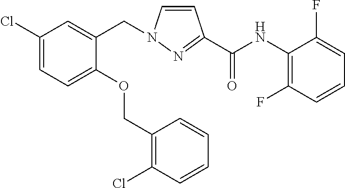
C1(Cl)=CC=C(OCC2=C(Cl)C=CC=C2)C(CN2C=CC(C(NC3=C(F)C=CC=C3F)=O)=N2)=C1
